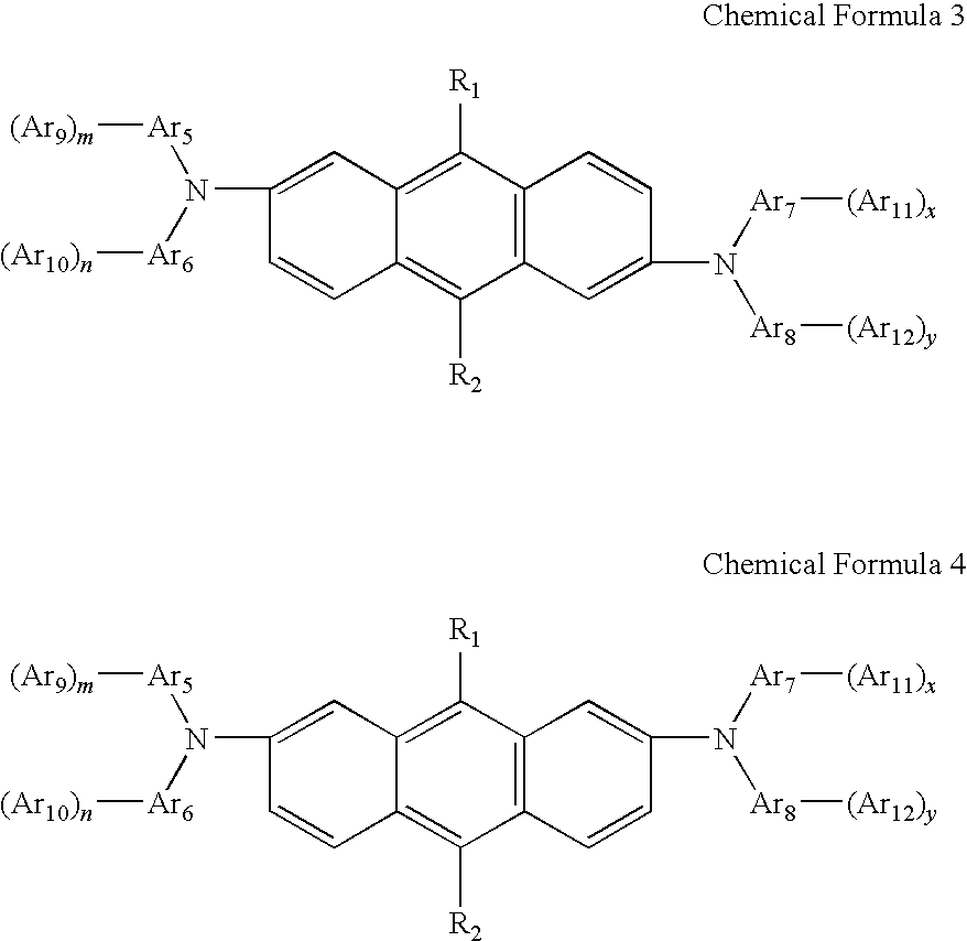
C1(N([Ar6][(Ar10)n])[Ar5][(Ar9)m])=CC2=C([R1])C3=C(C([R2])=C2C=C1)C=C(N([Ar7][(Ar11)x])[Ar8][(Ar12)y])C=C3.C1(N([Ar6][(Ar10)n])[Ar5][(Ar9)m])=CC2=C([R1])C3=C(C([R2])=C2C=C1)C=CC(N([Ar7][(Ar11)x])[Ar8][(Ar12)y])=C3
